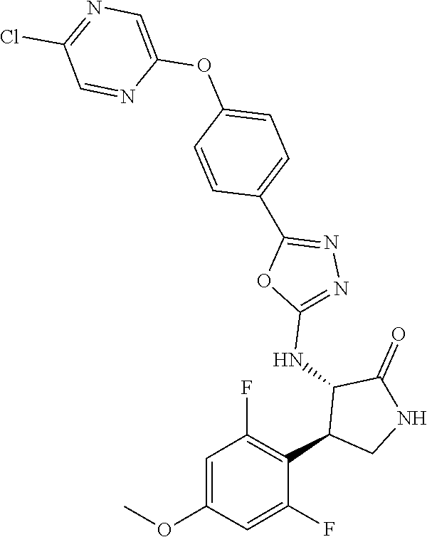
C1(NC2C(C3=C(F)C=C(OC)C=C3F)CNC2=O)=NN=C(C2=CC=C(OC3=CN=C(Cl)C=N3)C=C2)O1
